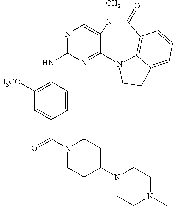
C1=CC(NC2=NC=C3C(=N2)N2C4=C(C(=O)N3C)C=CC=C4CC2)=C([H3CO])C=C1C(N1CCC(N2CCN(C)CC2)CC1)=O
